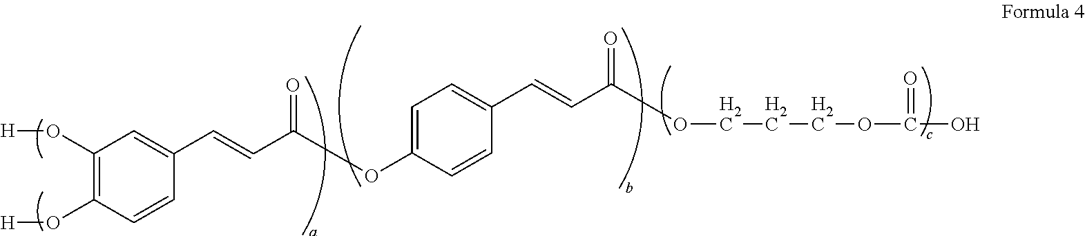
C1(OC(C=CC2=CC(O[H])=C(O[H])C=C2)=O)=CC=C(C=CC(OCCCOC(=O)O)=O)C=C1
